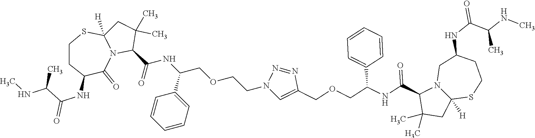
C1(C(NC(COCCN2C=C(COCC(NC(C3C(C)(C)CC4([H])N3CC(NC(=O)C(NC)C)CCS4)=O)C3=CC=CC=C3)N=N2)C2=CC=CC=C2)=O)C(C)(C)CC2([H])N1C(=O)C(NC(C(NC)C)=O)CCS2
